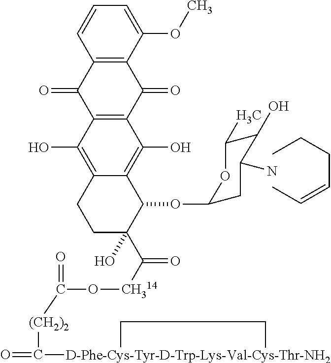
C12=C(C(OC)=CC=C1)C(=O)C1=C(C2=O)C(O)=C2C(=C1O)C(OC1CC(N)C(O)C(C)O1)C(C([CH314]OC(=O)[(CH2)2]C(=O)[D-Phe-Cys-Tyr-D-Trp-Lys-Val-Cys-Thr-NH2]1CC1)=O)(O)CC2.CCCC=CC
